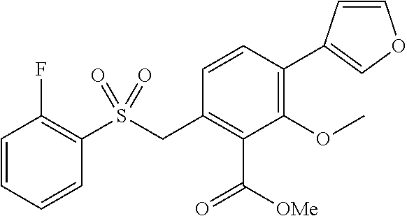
C1=CC=CC(S(CC2=C(C([OMe])=O)C(OC)=C(C3=COC=C3)C=C2)(=O)=O)=C1F
